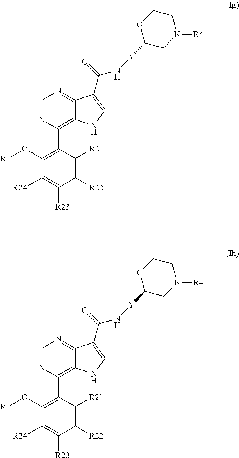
C1([R24])=C([R23])C([R22])=C([R21])C(C2=C3C(=NC=N2)C(C(=O)N[Y]C2CN([R4])CCO2)=CN3)=C1O[R1].C1([R24])=C([R23])C([R22])=C([R21])C(C2=C3C(=NC=N2)C(C(=O)N[Y]C2CN([R4])CCO2)=CN3)=C1O[R1]
